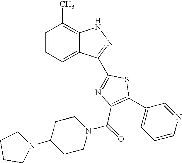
C1=CC=C2C(=C1C)NN=C2C1=NC(C(N2CCC(N3CCCC3)CC2)=O)=C(C2=CC=CN=C2)S1
